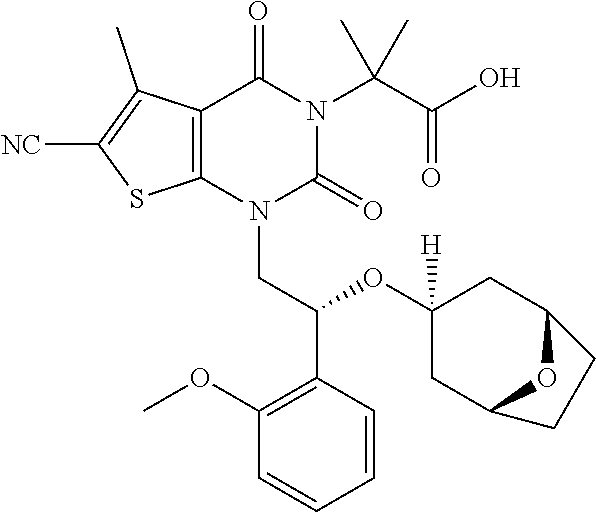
[NC]C1=C(C)C2=C(S1)N(CC(C1=C(OC)C=CC=C1)OC1([H])CC3OC(C1)CC3)C(=O)N(C(C(O)=O)(C)C)C2=O
